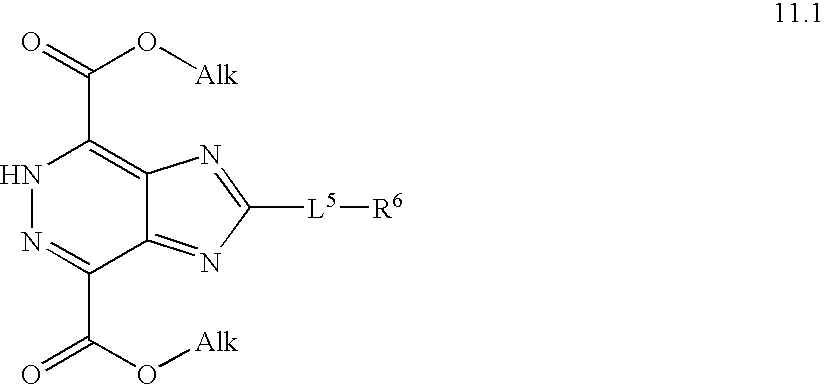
C1([L5][R6])=NC2=C(C(=O)O[Alk])NN=C(C(O[Alk])=O)C2=N1
